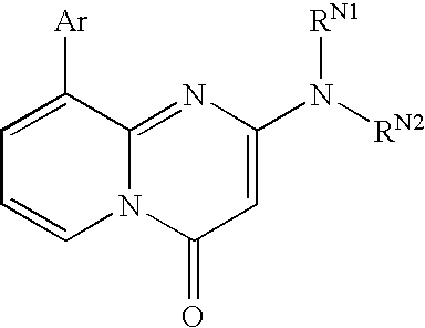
N12C(=NC(N([RN2])[RN1])=CC1=O)C([Ar])=CC=C2
